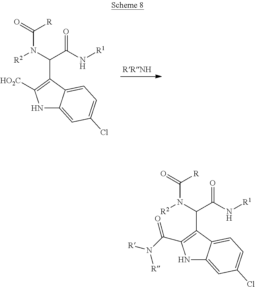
N1C2=CC(Cl)=CC=C2C(C(C(=O)N[R1])N(C([R])=O)[R2])=C1C(=O)N([R])[R].N1C2=CC(Cl)=CC=C2C(C(C(=O)N[R1])N(C([R])=O)[R2])=C1[HO2C]
